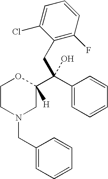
N1(CC2=CC=CC=C2)CCOC(C(C2=CC=CC=C2)(CC2=C(F)C=CC=C2Cl)O)([H])C1
